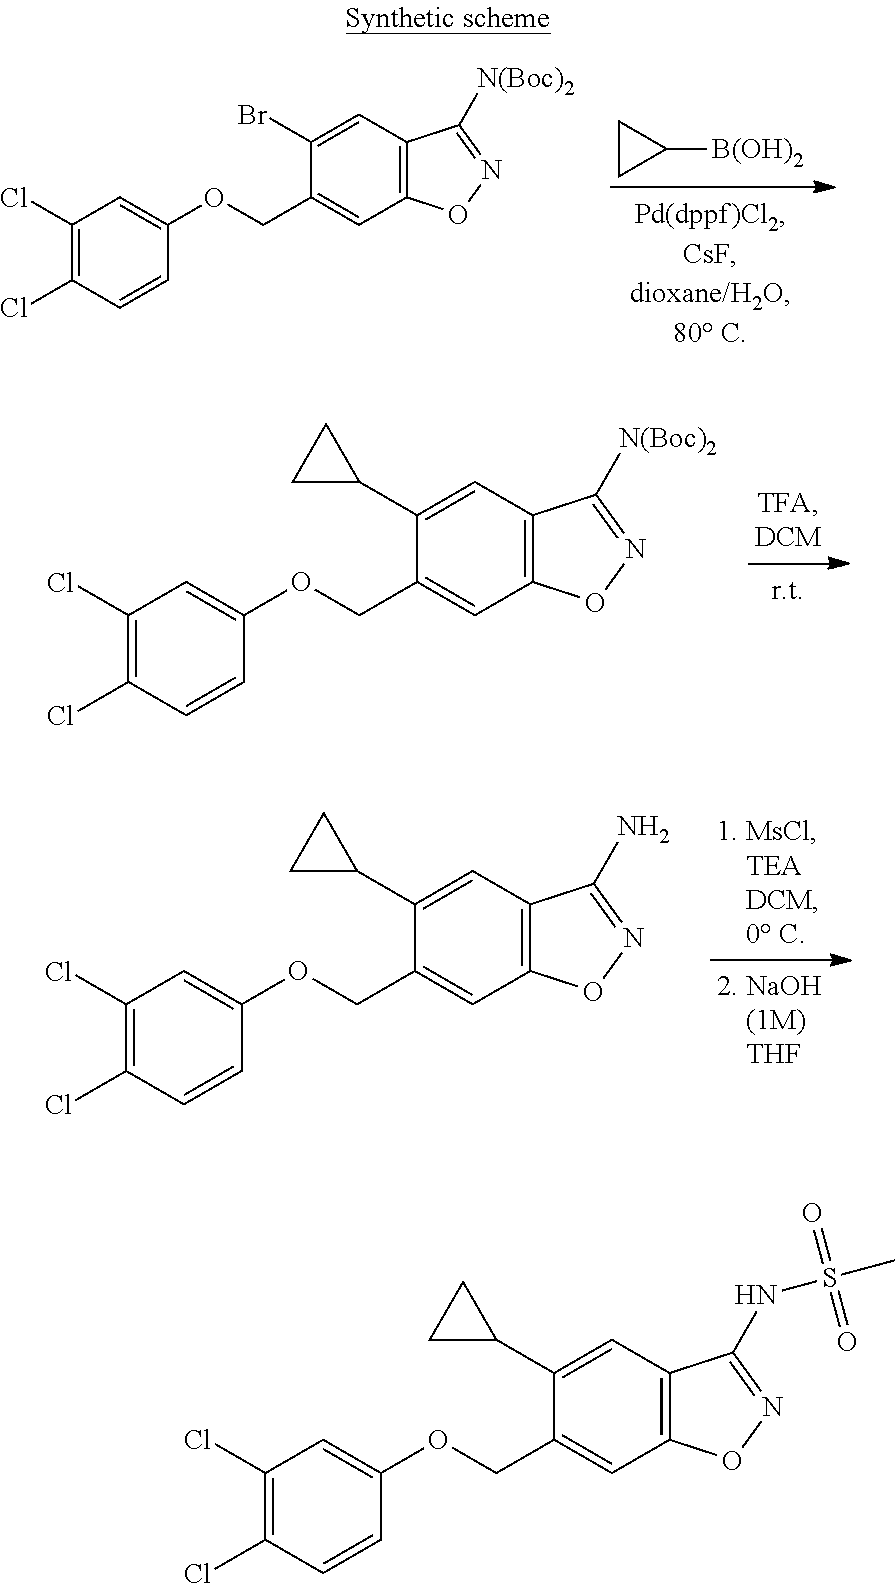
C1(Br)=CC2=C(C=C1COC1=CC(Cl)=C(Cl)C=C1)ON=C2[N(Boc)2].C1CC1[B(OH)2].C1(C2CC2)=CC2=C(C=C1COC1=CC(Cl)=C(Cl)C=C1)ON=C2[N(Boc)2].C1(C2CC2)=CC2=C(C=C1COC1=CC(Cl)=C(Cl)C=C1)ON=C2N.C1(C2CC2)=CC2=C(C=C1COC1=CC(Cl)=C(Cl)C=C1)ON=C2NS(C)(=O)=O
